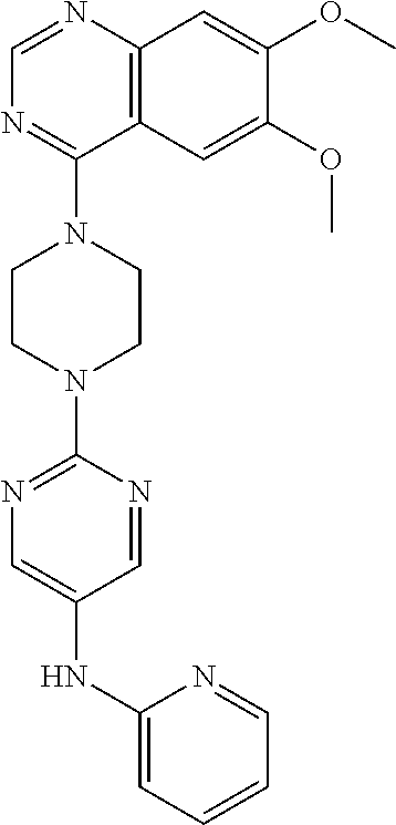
C12=C(N=CN=C1N1CCN(C3=NC=C(NC4=CC=CC=N4)C=N3)CC1)C=C(OC)C(OC)=C2
